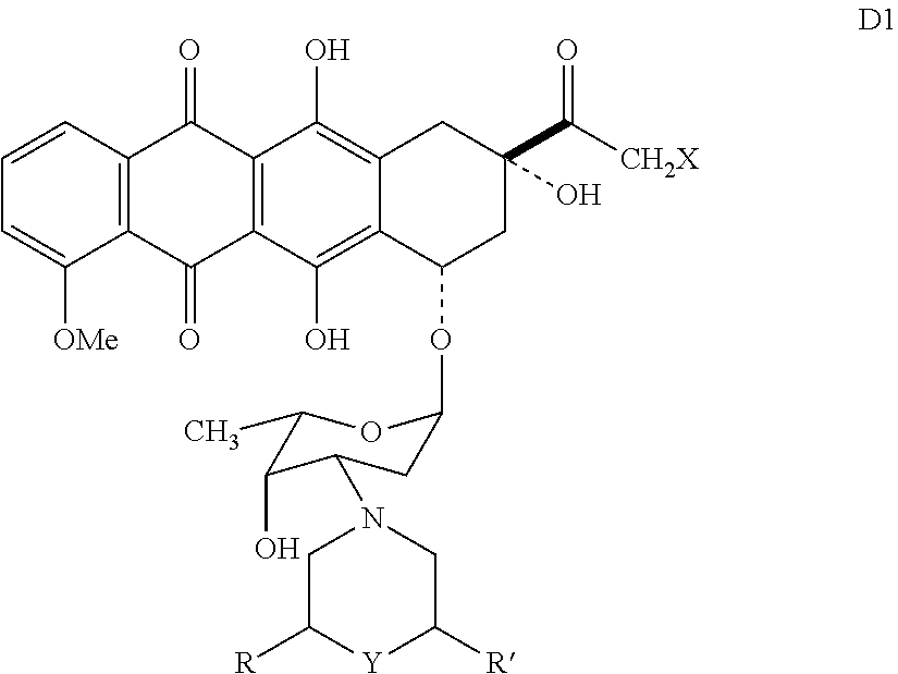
C12=C(C=CC=C1[OMe])C(=O)C1=C(C2=O)C(O)=C2C(=C1O)CC(C([CH2X])=O)(O)CC2OC1CC(N2CC([R])[Y]C([R])C2)C(O)C(C)O1
